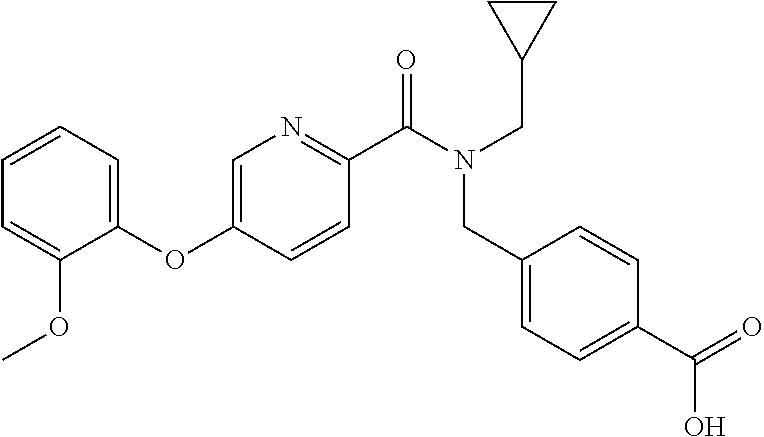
C1=CC=C(OC2=CN=C(C(=O)N(CC3CC3)CC3=CC=C(C(O)=O)C=C3)C=C2)C(OC)=C1
